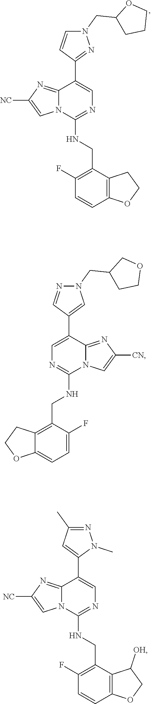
N(C1=NC=C(C2=NN(CC3CCCO3)C=C2)C2=NC([NC])=CN12)CC1=C(F)C=CC2=C1CCO2.N(C1=NC=C(C2=CC(C)=NN2C)C2=NC([NC])=CN12)CC1=C(F)C=CC2=C1C([OH])CO2.C1=C(F)C(CNC2=NC=C(C3=CN(CC4CCOC4)N=C3)C3=NC([CN])=CN23)=C2C(=C1)OCC2
